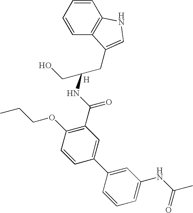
C1=CC=CC2=C1NC=C2CC(CO)NC(C1=C(OCCC)C=CC(C2=CC(NC(C)=O)=CC=C2)=C1)=O.[H]
